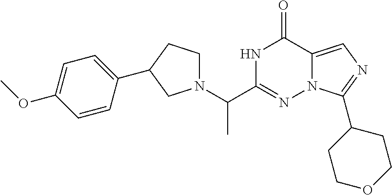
N1(C(C2=NN3C(=CN=C3C3CCOCC3)C(=O)N2)C)CCC(C2=CC=C(OC)C=C2)C1
